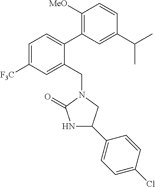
C1=C([F3C])C=C(CN2CC(C3=CC=C(Cl)C=C3)NC2=O)C(C2=C([MeO])C=CC(C(C)C)=C2)=C1
